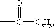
CC(=O)[CxHy]
